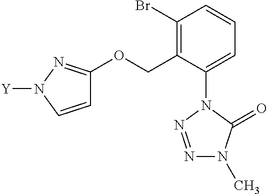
C1(Br)=C(COC2=NN([Y])C=C2)C(N2N=NN(C)C2=O)=CC=C1
